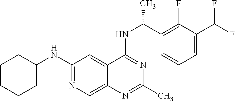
N(C1=NC=C2C(=C1)C(NC(C1=C(F)C(C(F)F)=CC=C1)C)=NC(C)=N2)C1CCCCC1
